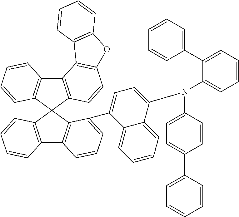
C12=C(C3(C4=C1C=CC=C4)C1=C(C4=C3C(C3=CC=C(N(C5=CC=CC=C5C5=CC=CC=C5)C5=CC=C(C6=CC=CC=C6)C=C5)C5=CC=CC=C35)=CC=C4)C=CC=C1)C=CC1=C2C2=C(O1)C=CC=C2
